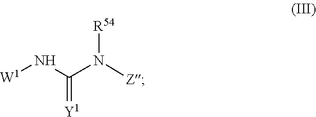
[W1]NC(N([Z])[R54])=[Y1]
